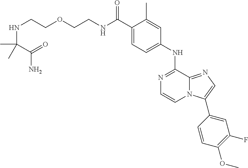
C(C1=CC=C(NC2=NC=CN3C2=NC=C3C2=CC(F)=C(OC)C=C2)C=C1C)(=O)NCCOCCNC(C(N)=O)(C)C
